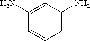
C1(N)=CC(N)=CC=C1
